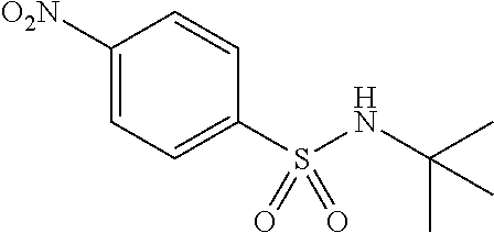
[O2N]C1=CC=C(S(NC(C)(C)C)(=O)=O)C=C1
